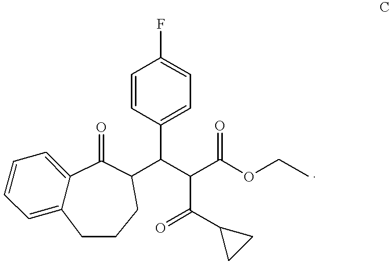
C12=CC=CC=C1CCCC(C(C(C(C1CC1)=O)C(OCC)=O)C1=CC=C(F)C=C1)C2=O
